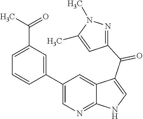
C1(C2=CC(C(=O)C)=CC=C2)=CN=C2C(=C1)C(C(C1=NN(C)C(C)=C1)=O)=CN2
